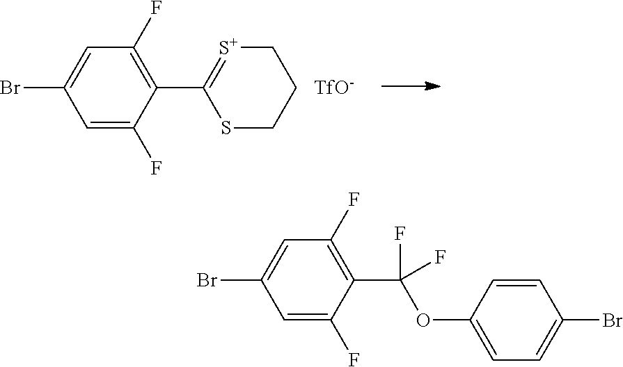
C1(C(F)(OC2=CC=C(Br)C=C2)F)=C(F)C=C(Br)C=C1F.C1(C2=[S+]CCCS2)=C(F)C=C(Br)C=C1F.[TfO-]
